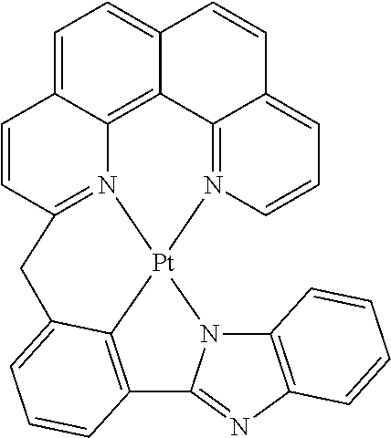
C1=C2C3=C4C(=C1)C=CC1=CC=CN(=C41)[Pt]14N3=C(C=C2)CC2=CC=CC(=C12)C1=NC2=C(N14)C=CC=C2
